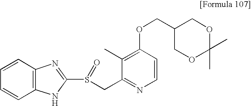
C1(C)=C(OCC2COC(C)(C)OC2)C=CN=C1CS(C1=NC2=C(C=CC=C2)N1)=O
